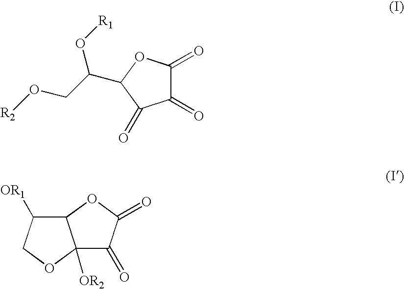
C12C([OR1])COC1([OR2])C(=O)C(=O)O2.[R2]OCC(O[R1])C1OC(=O)C(=O)C1=O
